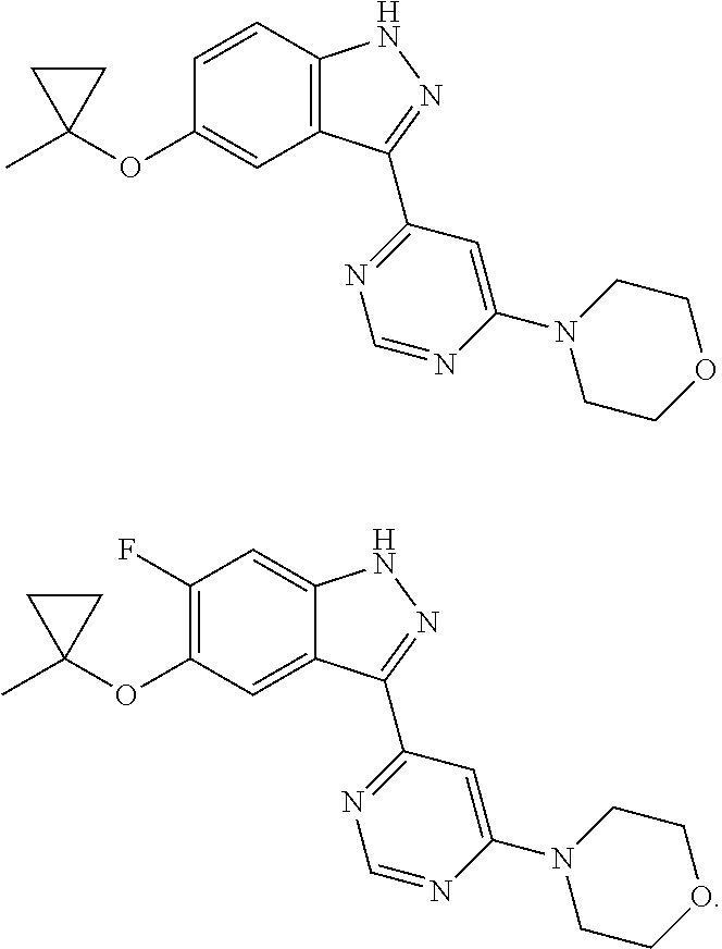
C12=C(C=CC(OC3(C)CC3)=C1)NN=C2C1=NC=NC(N2CCOCC2)=C1.C12=CC(OC3(C)CC3)=C(F)C=C1NN=C2C1=NC=NC(N2CCOCC2)=C1
